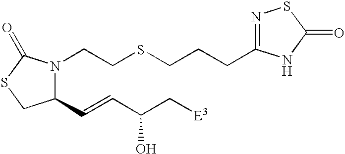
C1(C=CC(C[E3])O)N(CCSCCCC2=NSC(=O)N2)C(=O)SC1
